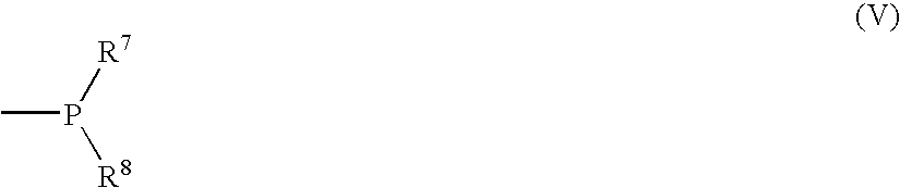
CP([R7])[R8]
